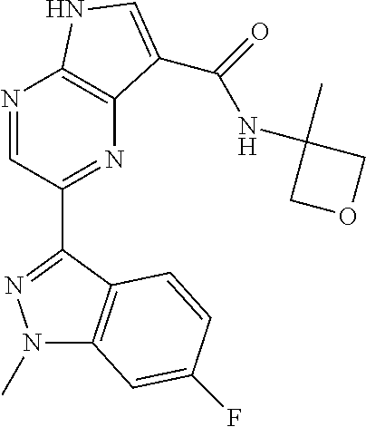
N1=CC(C2=NN(C)C3=C2C=CC(F)=C3)=NC2=C1NC=C2C(=O)NC1(C)COC1
